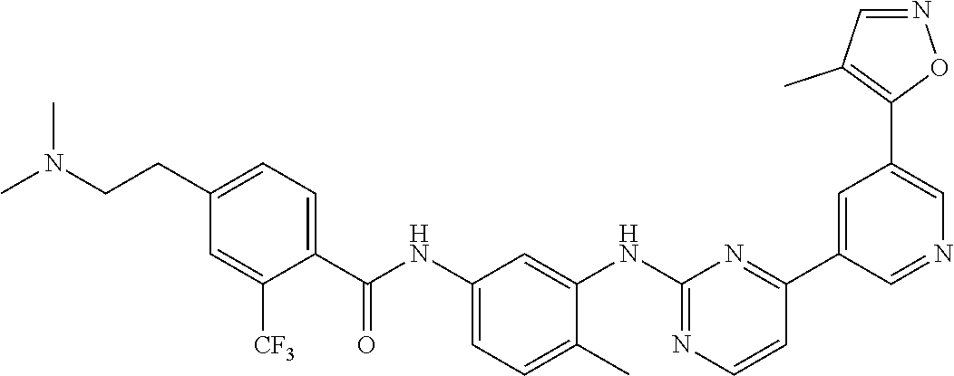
N(CCC1=CC=C(C(NC2=CC=C(C)C(NC3=NC=CC(C4=CC(C5=C(C)C=NO5)=CN=C4)=N3)=C2)=O)C([CF3])=C1)(C)C
